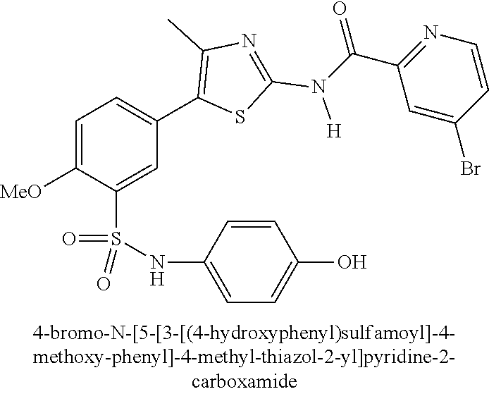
C1=C([MeO])C(S(NC2=CC=C(O)C=C2)(=O)=O)=CC(C2=C(C)N=C(N(C(C3=NC=CC(Br)=C3)=O)[H])S2)=C1
